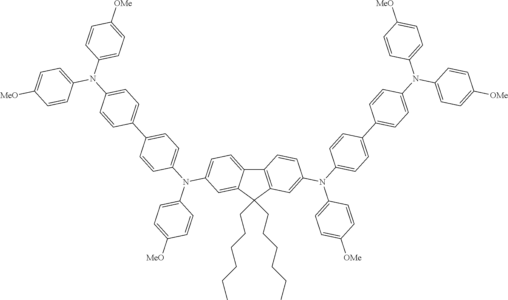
C12=C(C(CCCCCC)(CCCCCC)C3=CC(N(C4=CC=C(C5=CC=C(N(C6=CC=C([OMe])C=C6)C6=CC=C([MeO])C=C6)C=C5)C=C4)C4=CC=C([MeO])C=C4)=CC=C13)C=C(N(C1=CC=C(C3=CC=C(N(C4=CC=C([MeO])C=C4)C4=CC=C([OMe])C=C4)C=C3)C=C1)C1=CC=C([OMe])C=C1)C=C2
